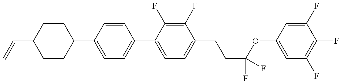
C1(C2=CC=C(C3=CC=C(CCC(OC4=CC(F)=C(F)C(F)=C4)(F)F)C(F)=C3F)C=C2)CCC(C=C)CC1
